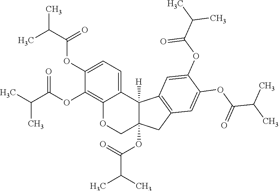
C12=C(OC(C(C)C)=O)C(OC(C(C)C)=O)=CC=C1C1([H])C(OC(C(C)C)=O)(CO2)CC2=C1C=C(OC(C(C)C)=O)C(OC(C(C)C)=O)=C2
